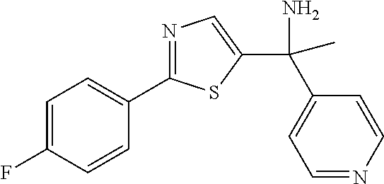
C1=C(F)C=CC(C2=NC=C(C(C)(C3=CC=NC=C3)N)S2)=C1
